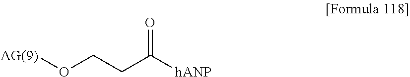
C(C([hANP])=O)CO[AG(9)]
